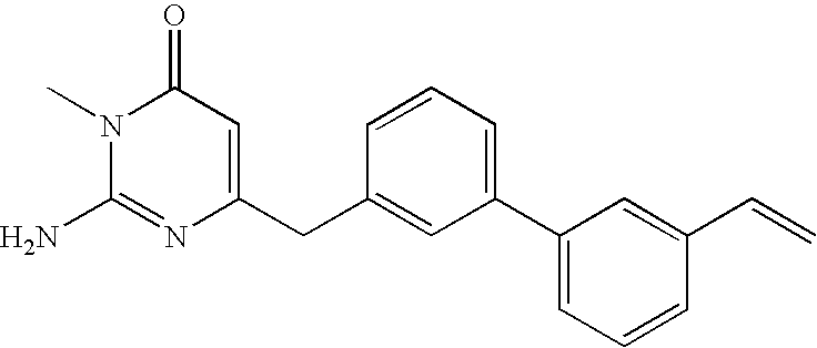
N1(C)C(N)=NC(CC2=CC(C3=CC=CC(C=C)=C3)=CC=C2)=CC1=O
